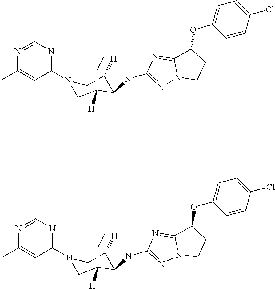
C1=NC(C)=CC(N2CC3([H])C(NC4=NN5C(=N4)C(OC4=CC=C(Cl)C=C4)CC5)C([H])(C2)CC3)=N1.C1=NC(C)=CC(N2CC3([H])C(NC4=NN5C(=N4)C(OC4=CC=C(Cl)C=C4)CC5)C([H])(C2)CC3)=N1
